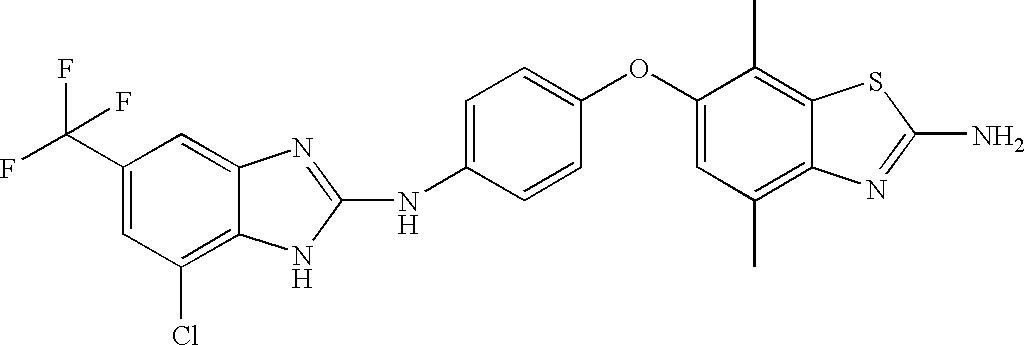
C1=C(C(F)(F)F)C=C2C(=C1Cl)NC(NC1=CC=C(OC3=CC(C)=C4C(=C3C)SC(N)=N4)C=C1)=N2
